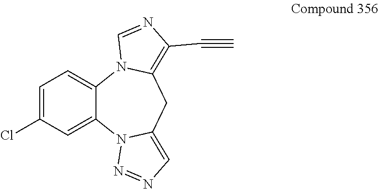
C1=C(Cl)C=C2C(=C1)N1C(=C(C#C)N=C1)CC1=CN=NN21
